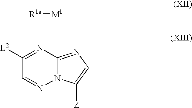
N12C(=NC=C1[Z])N=C([L2])C=N2.[R1a][M1]
